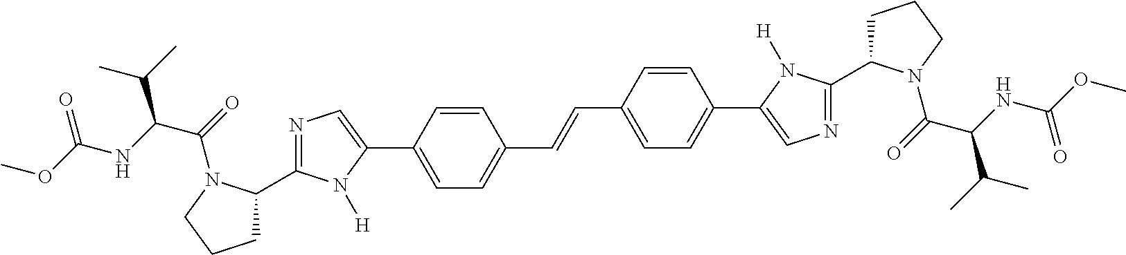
C1=C(C2=CN=C(C3CCCN3C(=O)C(NC(OC)=O)C(C)C)N2[H])C=CC(C=CC2=CC=C(C3=CN=C(C4CCCN4C(=O)C(NC(OC)=O)C(C)C)N3[H])C=C2)=C1
